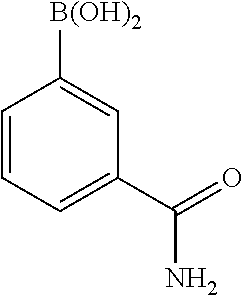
C1=CC=C(C(=O)N)C=C1[B(OH)2]
